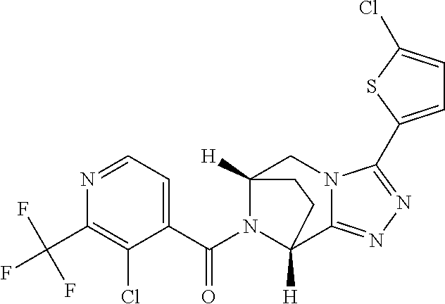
N1=CC=C(C(N2C3([H])C4=NN=C(C5=CC=C(Cl)S5)N4CC2([H])CC3)=O)C(Cl)=C1C(F)(F)F
